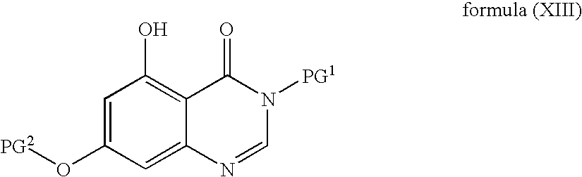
C1=C(O[PG2])C=C2C(=C1O)C(=O)N([PG1])C=N2
